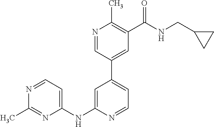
C1(NC2=CC=NC(C)=N2)=CC(C2=CC(C(NCC3CC3)=O)=C(C)N=C2)=CC=N1
